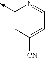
C1(->C)=CC([CN])=CC=N1
